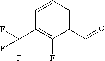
C1(C=O)=CC=CC(C(F)(F)F)=C1F
